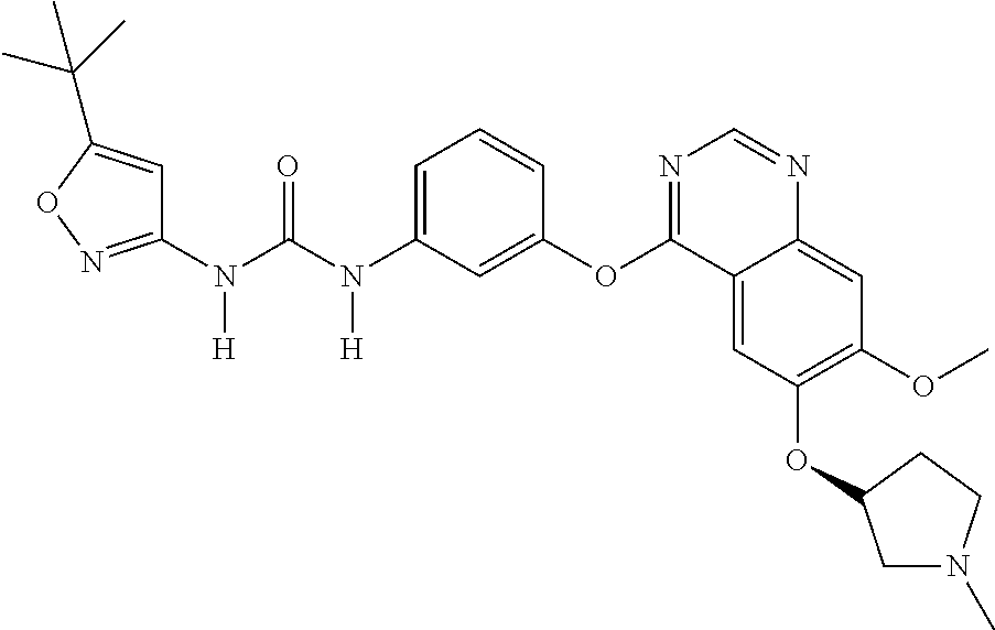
C1(N(C(N(C2=CC=CC(OC3=NC=NC4=CC(OC)=C(OC5CN(C)CC5)C=C34)=C2)[H])=O)[H])=NOC(C(C)(C)C)=C1
